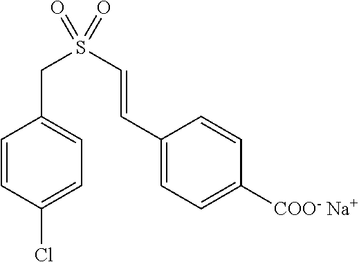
C1=CC(Cl)=CC=C1CS(C=CC1=CC=C([COO- Na+])C=C1)(=O)=O
